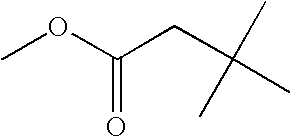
C(CC(C)(C)C)(OC)=O
